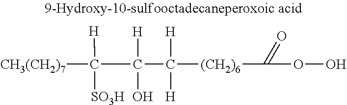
[CH3(CH2)7]C(C(C([(CH2)6]C(OO)=O)([H])[H])([H])O)([H])[SO3H]
